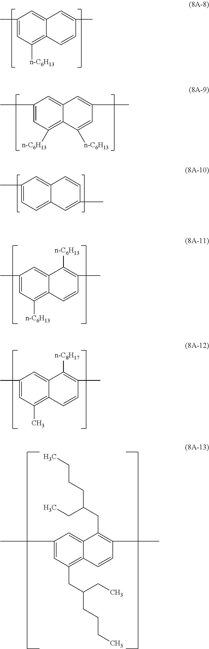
C1(C)=CC([n-C6H13])=C2C(=C1)C=C(C)C=C2.C1(C)=CC([n-C6H13])=C2C(=C1)C=C(C)C=C2[n-C6H13].C1(C)=CC=C2C(=C1)C=CC(C)=C2.C1(C)=CC([n-C6H13])=C2C(=C1)C([n-C6H13])=C(C)C=C2.C1(C)=CC(C)=C2C(=C1)C([n-C8H17])=C(C)C=C2.C1(C)=CC(CC(CC)CCCC)=C2C(=C1)C(CC(CC)CCCC)=C(C)C=C2
